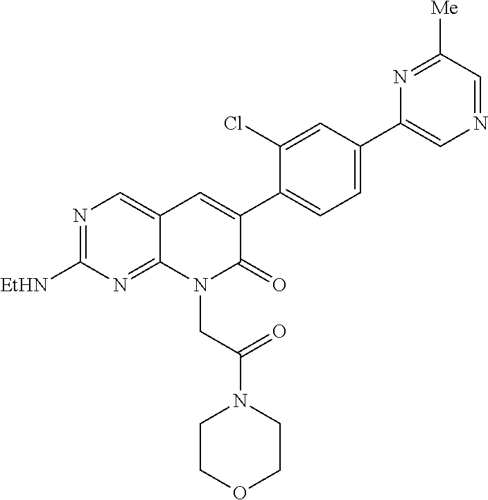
C12=NC([EtHN])=NC=C1C=C(C1=CC=C(C3=CN=CC([Me])=N3)C=C1Cl)C(=O)N2CC(N1CCOCC1)=O
